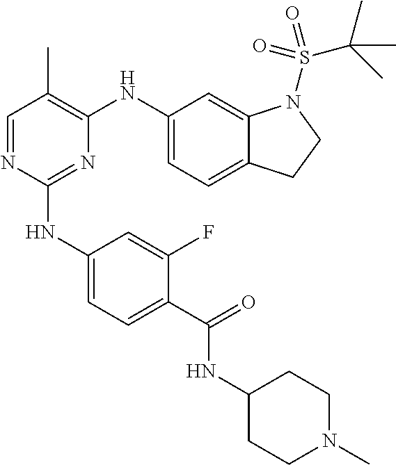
C1=NC(NC2=CC=C(C(NC3CCN(C)CC3)=O)C(F)=C2)=NC(NC2=CC=C3C(=C2)N(S(=O)(=O)C(C)(C)C)CC3)=C1C
